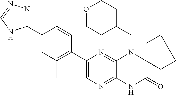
C12=NC=C(C3=C(C)C=C(C4=NN=CN4)C=C3)N=C1N(CC1CCOCC1)C1(C(=O)N2)CCCC1
